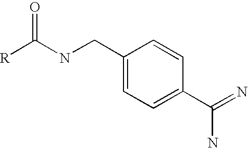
C1(CNC([R])=O)=CC=C(C(=N)N)C=C1
